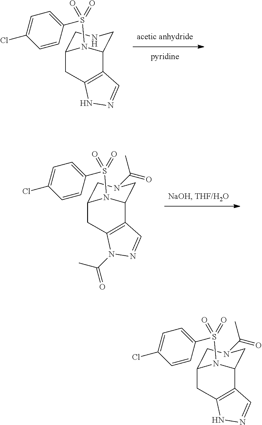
C1C2N(S(C3=CC=C(Cl)C=C3)(=O)=O)C(CN1)C1=C(C2)NN=C1.C1C2N(S(C3=CC=C(Cl)C=C3)(=O)=O)C(CN1C(C)=O)C1=C(C2)N(C(=O)C)N=C1.C1C2N(S(C3=CC=C(Cl)C=C3)(=O)=O)C(CN1C(C)=O)C1=C(C2)NN=C1
